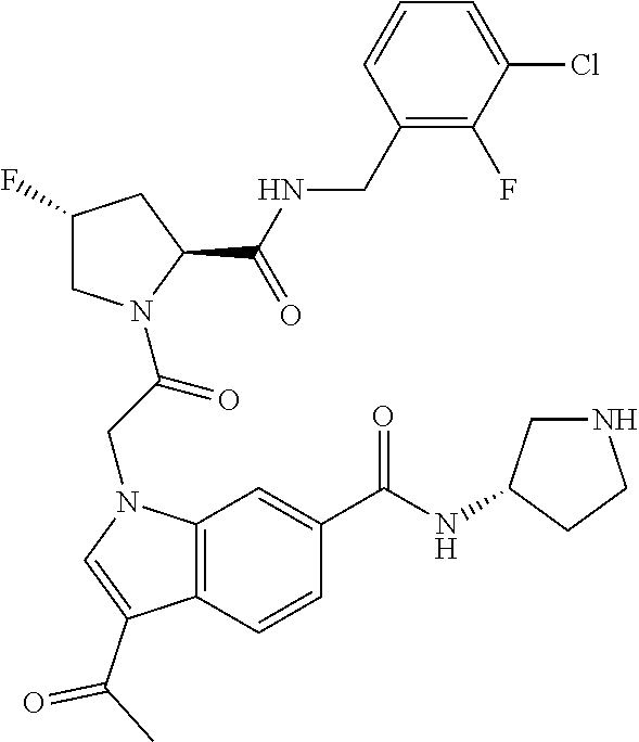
C1N(C(CN2C3=C(C(C(=O)C)=C2)C=CC(C(NC2CNCC2)=O)=C3)=O)C(C(NCC2=C(F)C(Cl)=CC=C2)=O)CC1F
